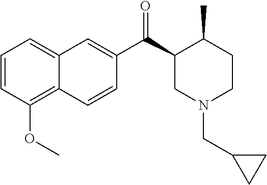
C1=CC(OC)=C2C(=C1)C=C(C(C1CN(CC3CC3)CCC1C)=O)C=C2
